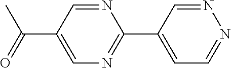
CC(C1=CN=C(C2=CC=NN=C2)N=C1)=O
